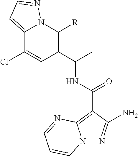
C12=CC=NN1C([R])=C(C(C)NC(C1=C3N(N=C1N)C=CC=N3)=O)C=C2Cl
